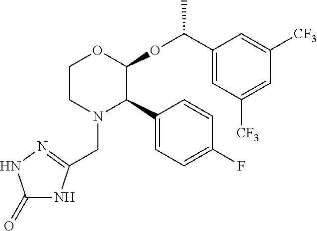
C1CN(CC2=NNC(=O)N2)C(C2=CC=C(F)C=C2)C(OC(C)C2=CC([CF3])=CC([CF3])=C2)O1
